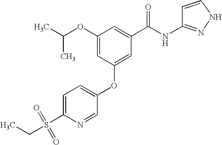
C1(OC(C)C)=CC(OC2=CC=C(S(CC)(=O)=O)N=C2)=CC(C(NC2=NNC=C2)=O)=C1
